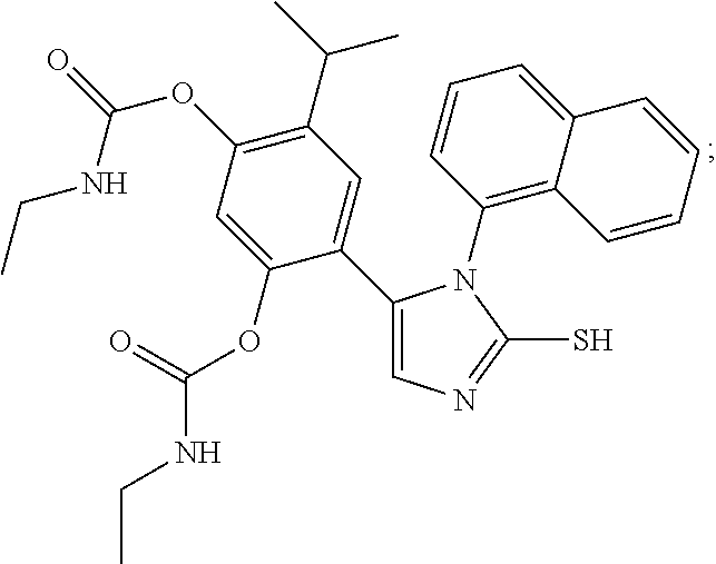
C1(C2=CN=C(S)N2C2=C3C(=CC=C2)C=CC=C3)=CC(C(C)C)=C(OC(=O)NCC)C=C1OC(NCC)=O
